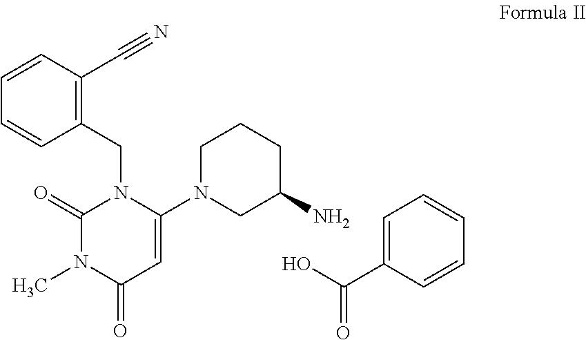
C1(=O)N(C)C(=O)C=C(N2CC(N)CCC2)N1CC1=C(C#N)C=CC=C1.C1=C(C(O)=O)C=CC=C1
